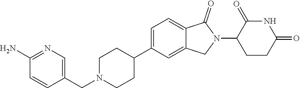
C1N(CC2=CN=C(N)C=C2)CCC(C2=CC=C3C(=C2)CN(C2CCC(=O)NC2=O)C3=O)C1
